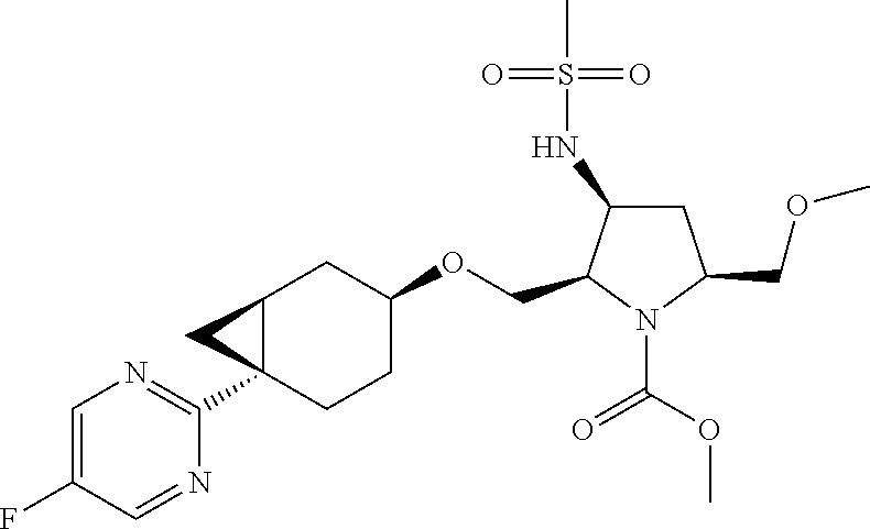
C12C(C3=NC=C(F)C=N3)(CCC(OCC3N(C(OC)=O)C(COC)CC3NS(C)(=O)=O)C1)C2
